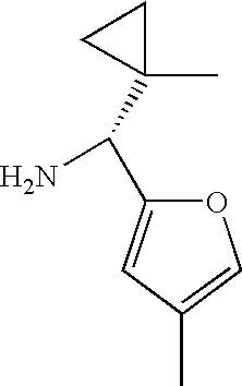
C1(C(N)C2=CC(C)=CO2)(C)CC1
